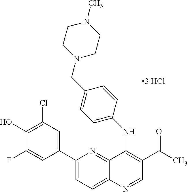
C1(C2=CC(Cl)=C(O)C(F)=C2)=CC=C2C(=N1)C(NC1=CC=C(CN3CCN(C)CC3)C=C1)=C(C(=O)C)C=N2
